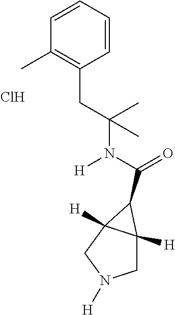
C1C2([H])C([H])(CN1[H])C2C(N([H])C(CC1=C(C)C=CC=C1)(C)C)=O.Cl
